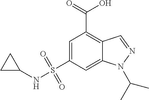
C1=C(S(=O)(=O)NC2CC2)C=C2C(=C1C(O)=O)C=NN2C(C)C
